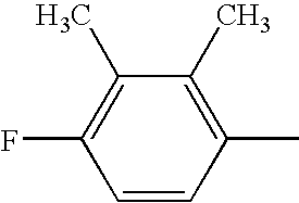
C1=CC(C)=C(C)C(C)=C1F
